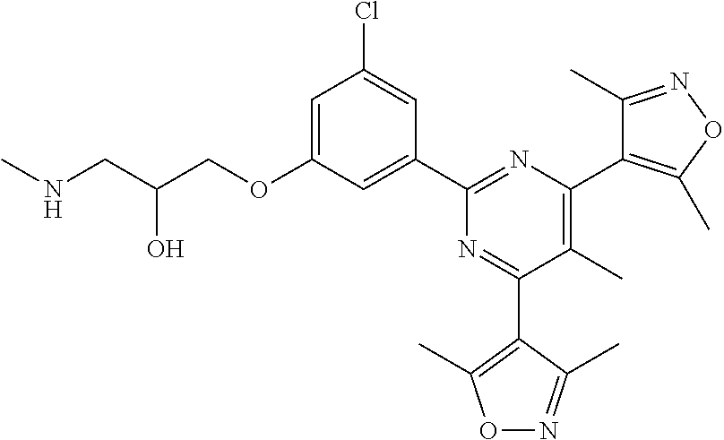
C1=C(OCC(CNC)O)C=C(C2=NC(C3=C(C)ON=C3C)=C(C)C(C3=C(C)ON=C3C)=N2)C=C1Cl
